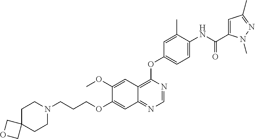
C1(OC)=CC2=C(OC3=CC=C(NC(=O)C4=CC(C)=NN4C)C(C)=C3)N=CN=C2C=C1OCCCN1CCC2(CC1)COC2
